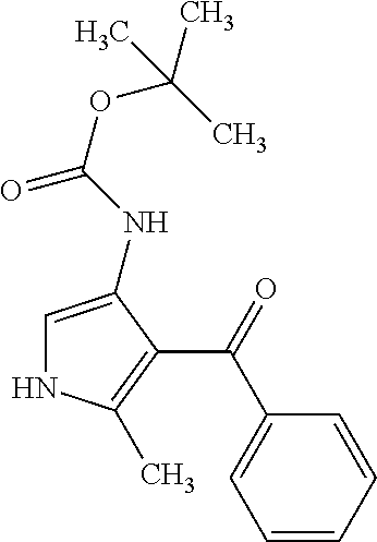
C1=C(NC(OC(C)(C)C)=O)C(C(C2=CC=CC=C2)=O)=C(C)N1
